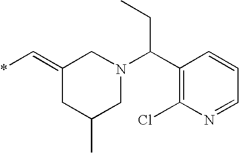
C1(C(N2CC(=C*)CC(C)C2)CC)=C(Cl)N=CC=C1
